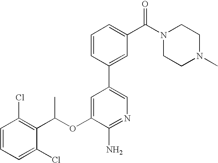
C1=CC(Cl)=C(C(OC2=CC(C3=CC(C(N4CCN(C)CC4)=O)=CC=C3)=CN=C2N)C)C(Cl)=C1
